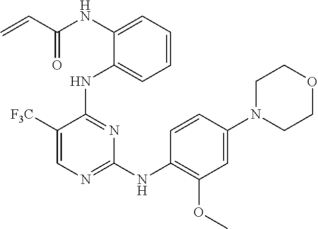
N(C1=CC=CC=C1NC1=NC(NC2=C(OC)C=C(N3CCOCC3)C=C2)=NC=C1[F3C])C(C=C)=O
